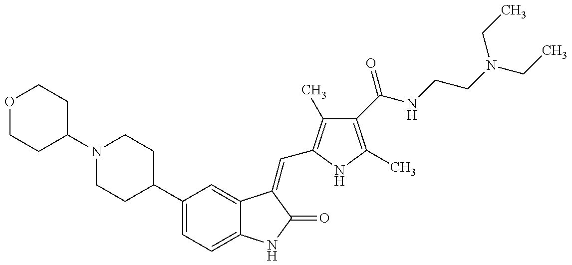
O1CCC(N2CCC(C3=CC=C4C(=C3)C(=CC3=C(C)C(C(NCCN(CC)CC)=O)=C(C)N3)C(=O)N4)CC2)CC1
